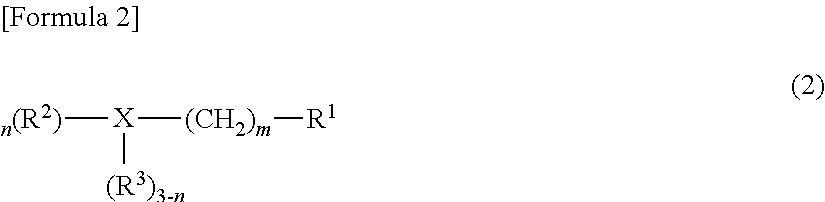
[n(R2)][X]([(CH2)m][R1])[(R3)3-n]
